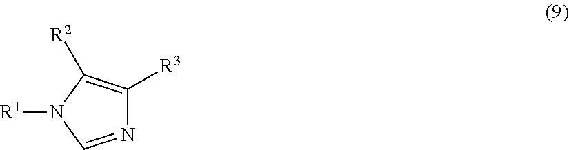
[R1]N1C=NC([R3])=C1[R2]
